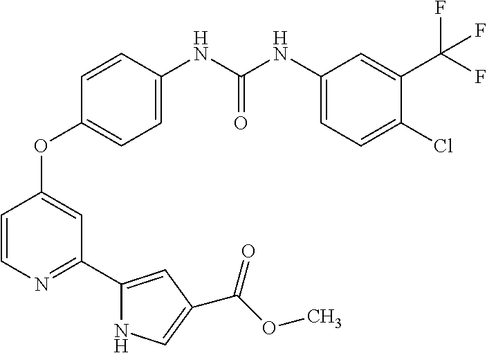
C1=C(NC(NC2=CC=C(Cl)C(C(F)(F)F)=C2)=O)C=CC(OC2=CC(C3=CC(C(OC)=O)=CN3)=NC=C2)=C1
